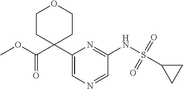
C1(C2(C(OC)=O)CCOCC2)=CN=CC(NS(C2CC2)(=O)=O)=N1
